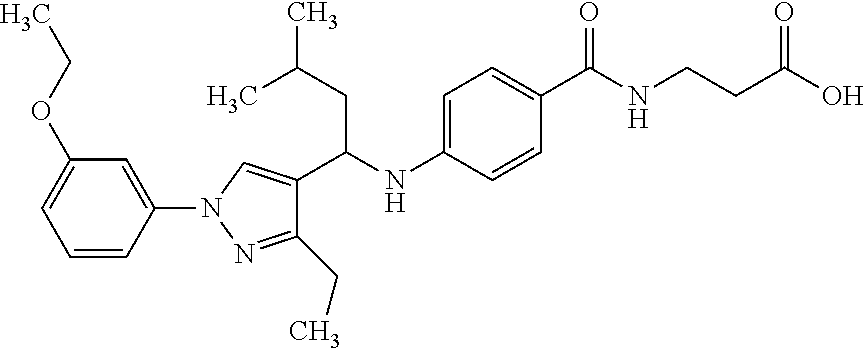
N1(C2=CC(OCC)=CC=C2)N=C(CC)C(C(NC2=CC=C(C(NCCC(O)=O)=O)C=C2)CC(C)C)=C1
